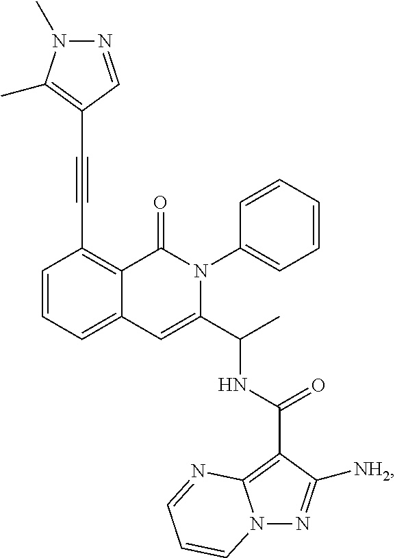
C1(C#CC2=C(C)N(C)N=C2)=C2C(=CC=C1)C=C(C(C)NC(C1=C3N(N=C1[NH2])C=CC=N3)=O)N(C1=CC=CC=C1)C2=O
